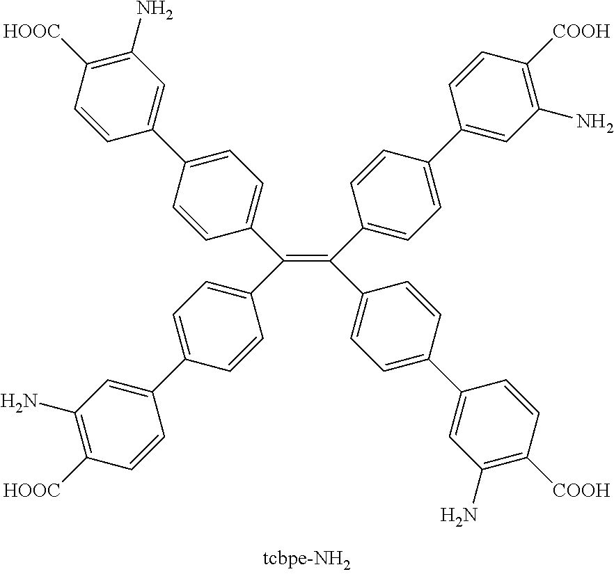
C(=C(C1=CC=C(C2=CC(N)=C([COOH])C=C2)C=C1)C1=CC=C(C2=CC(N)=C([COOH])C=C2)C=C1)(C1=CC=C(C2=CC(N)=C([HOOC])C=C2)C=C1)C1=CC=C(C2=CC(N)=C([HOOC])C=C2)C=C1
